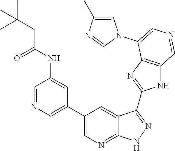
C1=NC=C(C2=CN=C3C(=C2)C(C2=NC4=C(N2)C=NC=C4N2C=C(C)N=C2)=NN3)C=C1NC(=O)CC(C)(C)C
